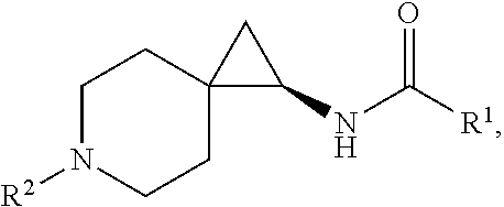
C1N([R2])CCC2(C1)C(NC([R1])=O)C2
